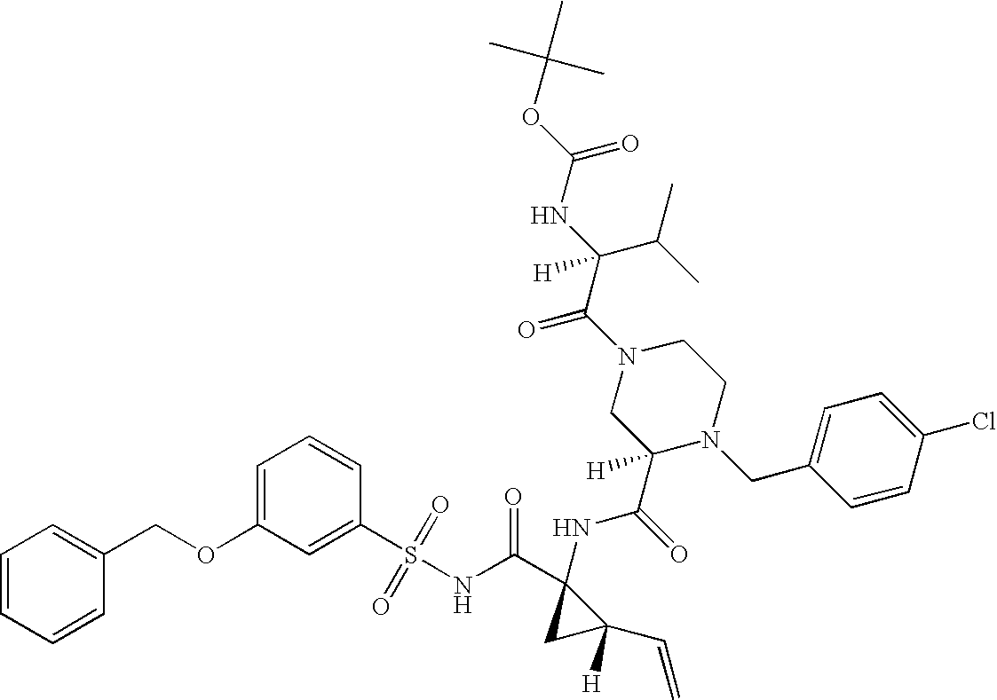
C1=CC=CC=C1COC1=CC=CC(S(NC(C2(NC(=O)C3([H])N(CC4=CC=C(Cl)C=C4)CCN(C(C(C(C)C)(NC(=O)OC(C)(C)C)[H])=O)C3)CC2(C=C)[H])=O)(=O)=O)=C1
